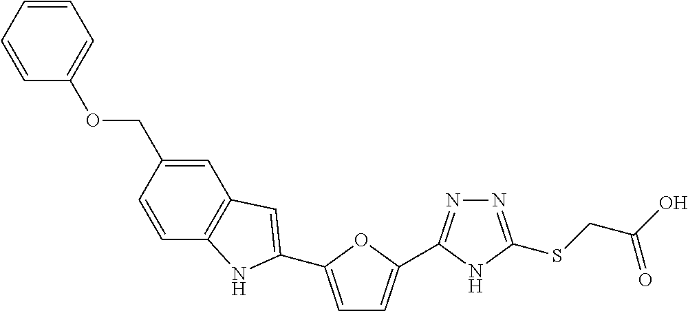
C1=C(C2=CC3=C(C=CC(COC4=CC=CC=C4)=C3)N2)OC(C2=NN=C(SCC(O)=O)N2)=C1
